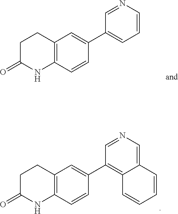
C1C(=O)NC2=C(C1)C=C(C1=C3C(=CN=C1)C=CC=C3)C=C2.C1C(=O)NC2=C(C1)C=C(C1=CC=CN=C1)C=C2
